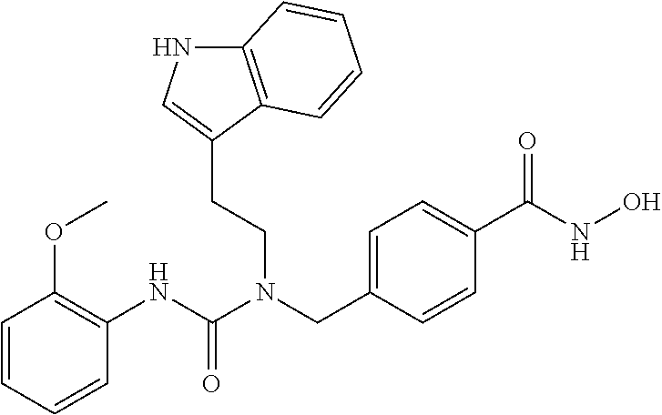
C1=CC=CC(NC(N(CC2=CC=C(C(NO)=O)C=C2)CCC2=CNC3=C2C=CC=C3)=O)=C1OC
